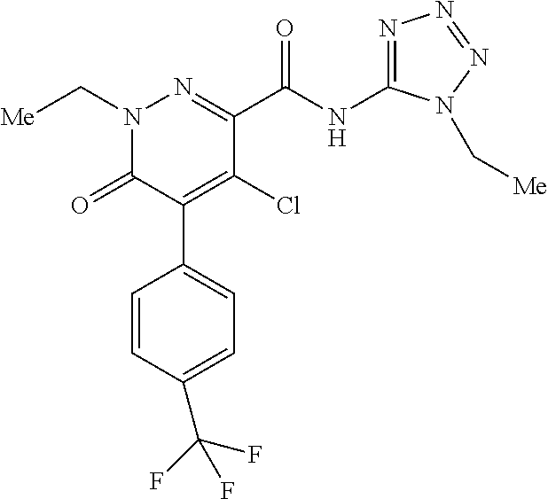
C1(C(NC2=NN=NN2C[Me])=O)=NN(C[Me])C(=O)C(C2=CC=C(C(F)(F)F)C=C2)=C1Cl
